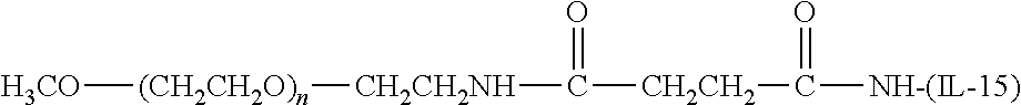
[H3CO][(CH2CH2O)n][CH2CH2NH]C(=O)[CH2CH2]C(=O)[NH-(IL-15)]
